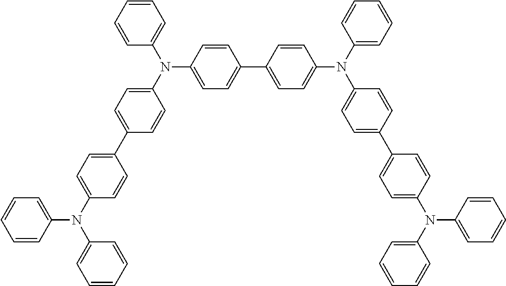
C1=CC=C(N(C2=CC=C(C3=CC=C(N(C4=CC=CC=C4)C4=CC=C(C5=CC=C(N(C6=CC=CC=C6)C6=CC=CC=C6)C=C5)C=C4)C=C3)C=C2)C2=CC=C(C3=CC=C(N(C4=CC=CC=C4)C4=CC=CC=C4)C=C3)C=C2)C=C1
